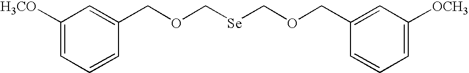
C1([H3CO])=CC=CC(COC[Se]COCC2=CC([OCH3])=CC=C2)=C1
